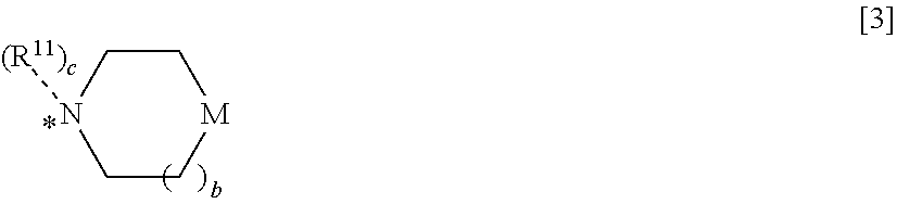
C1CN([(R11)c])CC[M]1
